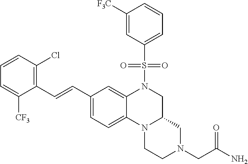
N12CCN(CC(=O)N)CC1CN(S(=O)(C1=CC=CC([F3C])=C1)=O)C1=CC(C=CC3=C(Cl)C=CC=C3[CF3])=CC=C21
